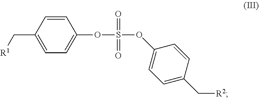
C1(C[R1])=CC=C(OS(=O)(OC2=CC=C(C[R2])C=C2)=O)C=C1
